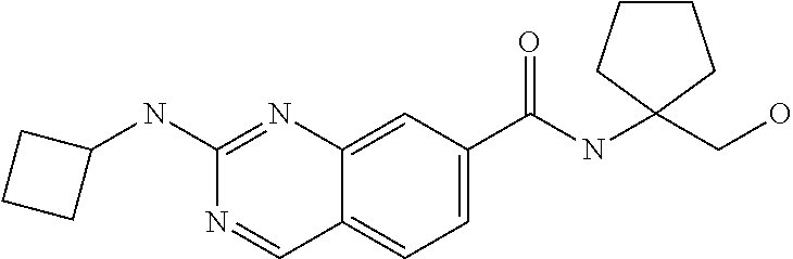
C1(NC2=NC3=CC(C(NC4(CO)CCCC4)=O)=CC=C3C=N2)CCC1
